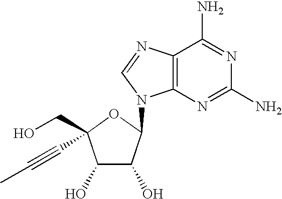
C1(O)C(O)C(N2C3=C(N=C2)C(N)=NC(N)=N3)OC1(CO)C#CC
